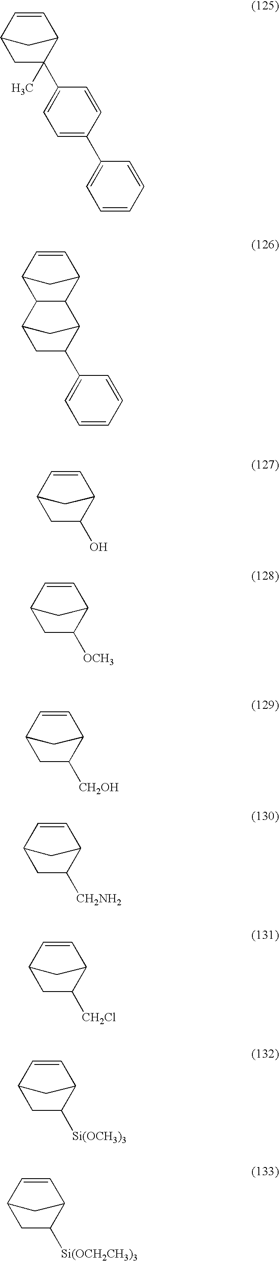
C12C=CC(C1)CC2(C1=CC=C(C2=CC=CC=C2)C=C1)C.C12CC(CC1C1=CC=CC=C1)C1C3C=CC(C3)C21.OC1C2C=CC(C2)C1.[OCH3]C1C2C=CC(C2)C1.[CH2OH]C1C2C=CC(C2)C1.[CH2NH2]C1C2C=CC(C2)C1.[CH2Cl]C1C2C=CC(C2)C1.[Si(OCH3)3]C1C2C=CC(C2)C1.[Si(OCH2CH3)3]C1C2C=CC(C2)C1
